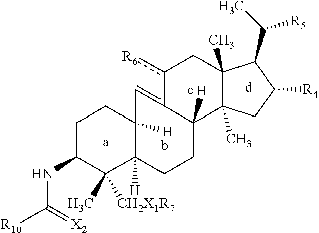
C1C(NC(=[X2])[R10])C(C)([CH2X1R7])C2([H])C([H])(C1)C=C1C([H])(CC2)C2(C)C(C)(Cc1[R6])C(C(C)[R5])C([R4])C2
